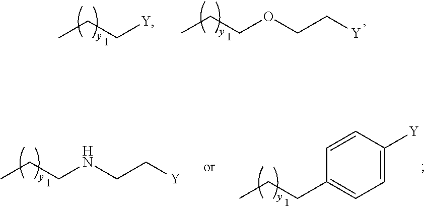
CCC[Y].CCCOCC[Y].CCCC1=CC=C([Y])C=C1.CCCNCC[Y]
